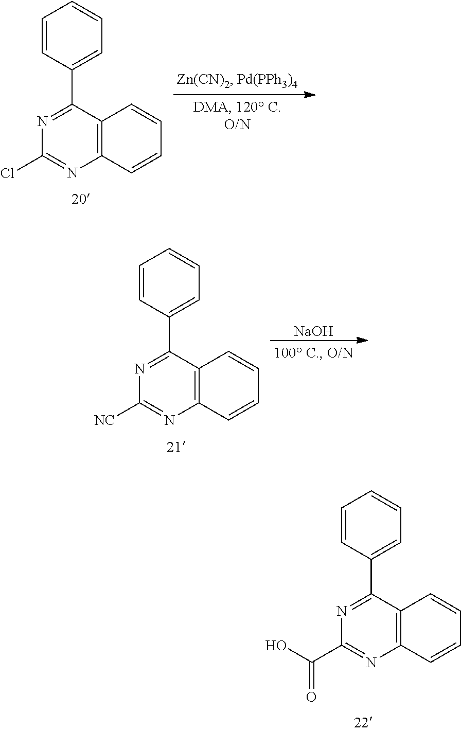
C1=CC(C2=NC(C(O)=O)=NC3=C2C=CC=C3)=CC=C1.C1=CC(C2=NC(Cl)=NC3=C2C=CC=C3)=CC=C1.[NaOH].C1=CC(C2=NC([NC])=NC3=C2C=CC=C3)=CC=C1
